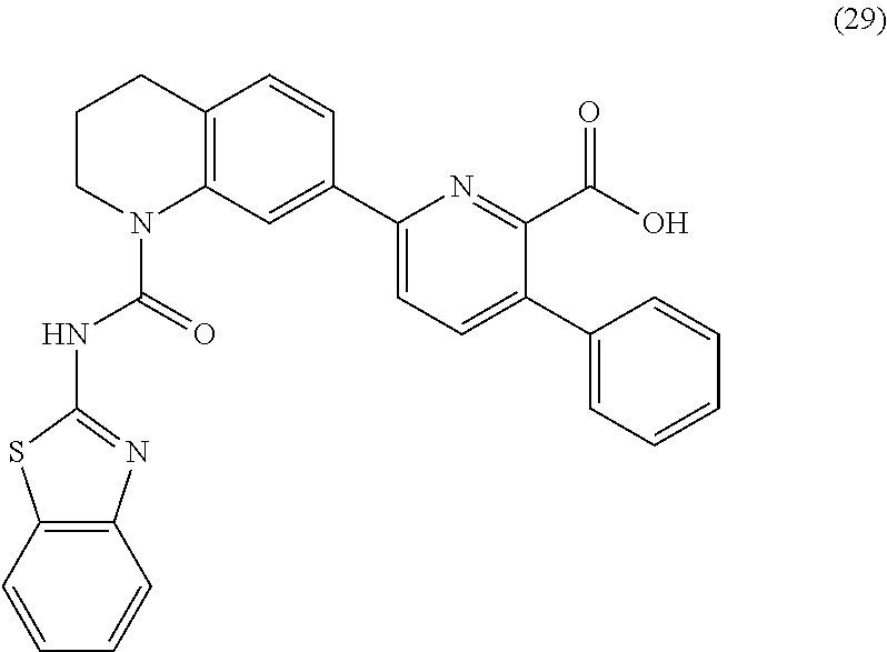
C12=C(C=CC=C1)SC(NC(N1C3=C(CCC1)C=CC(C1=CC=C(C4=CC=CC=C4)C(C(O)=O)=N1)=C3)=O)=N2
